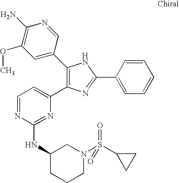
C1(C2=CC(OC)=C(N)N=C2)=C(C2=CC=NC(NC3CCCN(S(C4CC4)(=O)=O)C3)=N2)N=C(C2=CC=CC=C2)N1
